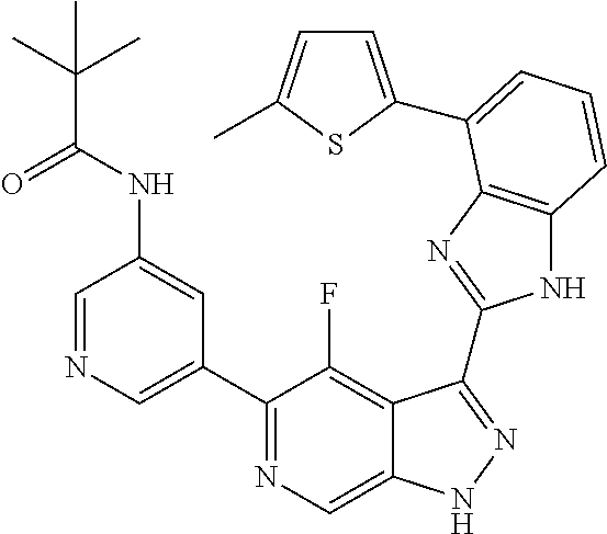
C1=NC=C(C2=NC=C3C(=C2F)C(C2=NC4=C(N2)C=CC=C4C2=CC=C(C)S2)=NN3)C=C1NC(C(C)(C)C)=O
